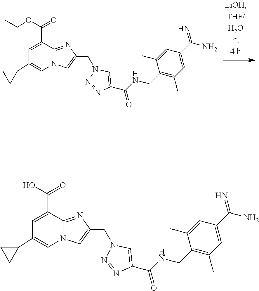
C1=C(C(=O)O)C2=NC(CN3N=NC(C(=O)NCC4=C(C)C=C(C(N)=N)C=C4C)=C3)=CN2C=C1C1CC1.C1=C(C(=O)OCC)C2=NC(CN3N=NC(C(=O)NCC4=C(C)C=C(C(N)=N)C=C4C)=C3)=CN2C=C1C1CC1
